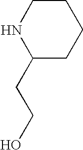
N1C(CCO)CCCC1
